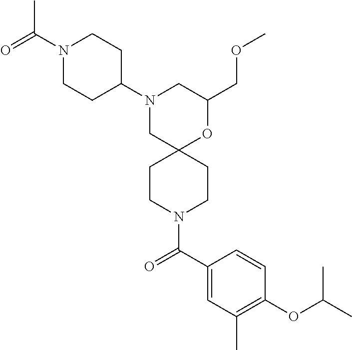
C1(COC)OC2(CN(C3CCN(C(=O)C)CC3)C1)CCN(C(C1=CC(C)=C(OC(C)C)C=C1)=O)CC2
